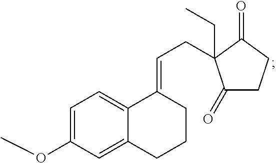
C1=C(OC)C=C2C(=C1)C(=CCC1(CC)C(=O)CCC1=O)CCC2
